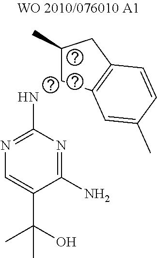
C1(C)CC2=C(C1)C=CC(C)=C2.NC1=NC=C(C(O)(C)C)C(N)=N1
